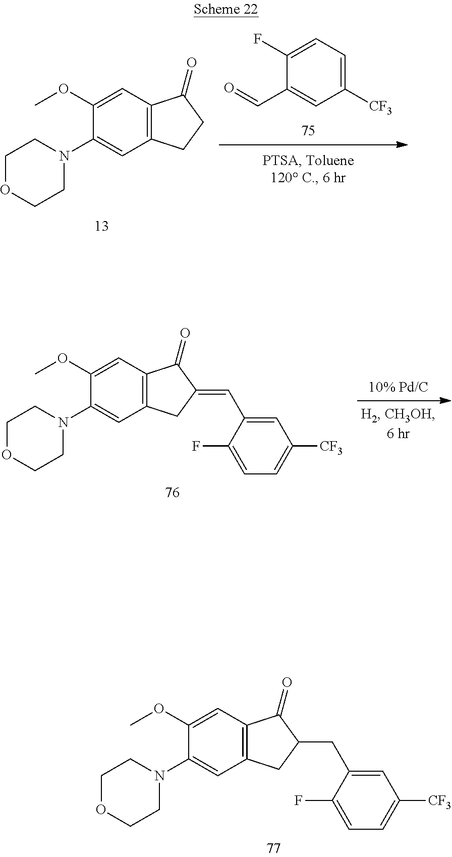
C1(F)=CC=C([CF3])C=C1C=O.C12=C(CCC1=O)C=C(N1CCOCC1)C(OC)=C2.C1=C(C=C2CC3=C(C2=O)C=C(OC)C(N2CCOCC2)=C3)C(F)=CC=C1[CF3].C1=C(CC2CC3=C(C2=O)C=C(OC)C(N2CCOCC2)=C3)C(F)=CC=C1[CF3]
